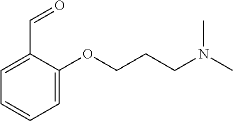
C(C1=CC=CC=C1OCCCN(C)C)=O
